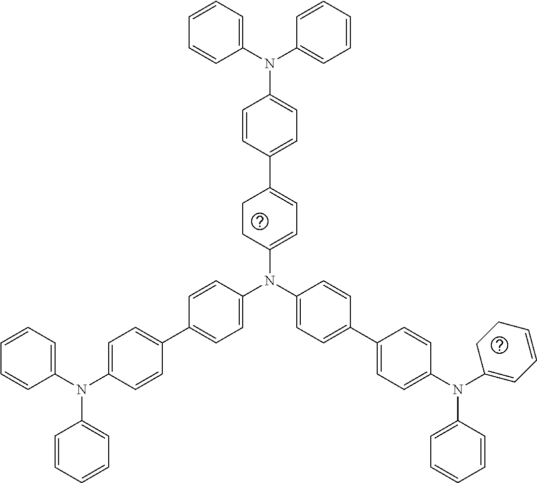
C1=C(N(C2=CC=C(C3=CC=C(N(C4=CC=CCC4)C4=CC=CC=C4)C=C3)C=C2)C2=CC=C(C3=CC=C(N(C4=CC=CC=C4)C4=CC=CC=C4)C=C3)C=C2)CCC(C2=CC=C(N(C3=CC=CC=C3)C3=CC=CC=C3)C=C2)=C1
